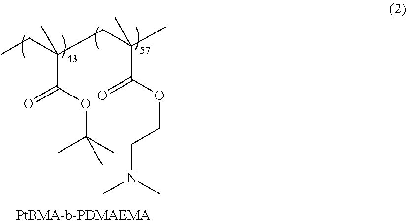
CCC(C(OC(C)(C)C)=O)(C)CC(C)(C(OCCN(C)C)=O)C
